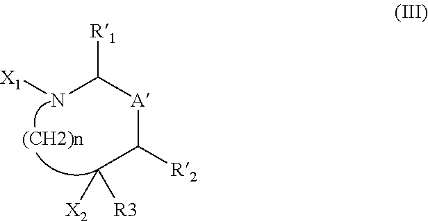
N(C([A]C(C([X2])[R3])[R2])[R1])[X1]
